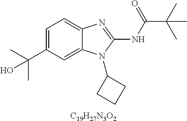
C1=C(C(C)(C)O)C=C2C(=C1)N=C(NC(=O)C(C)(C)C)N2C1CCC1.[C19H27N3O2]
